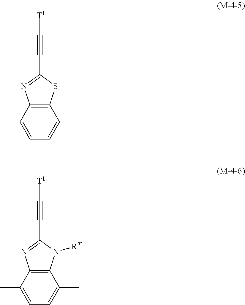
C1=C(C)C2=C(C(C)=C1)SC(C#C[T1])=N2.C1=C(C)C2=C(C(C)=C1)N([RT])C(C#C[T1])=N2
